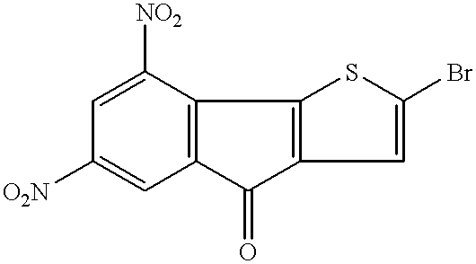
C1=C([NO2])C2=C(C=C1[O2N])C(=O)C1=C2SC(Br)=C1
